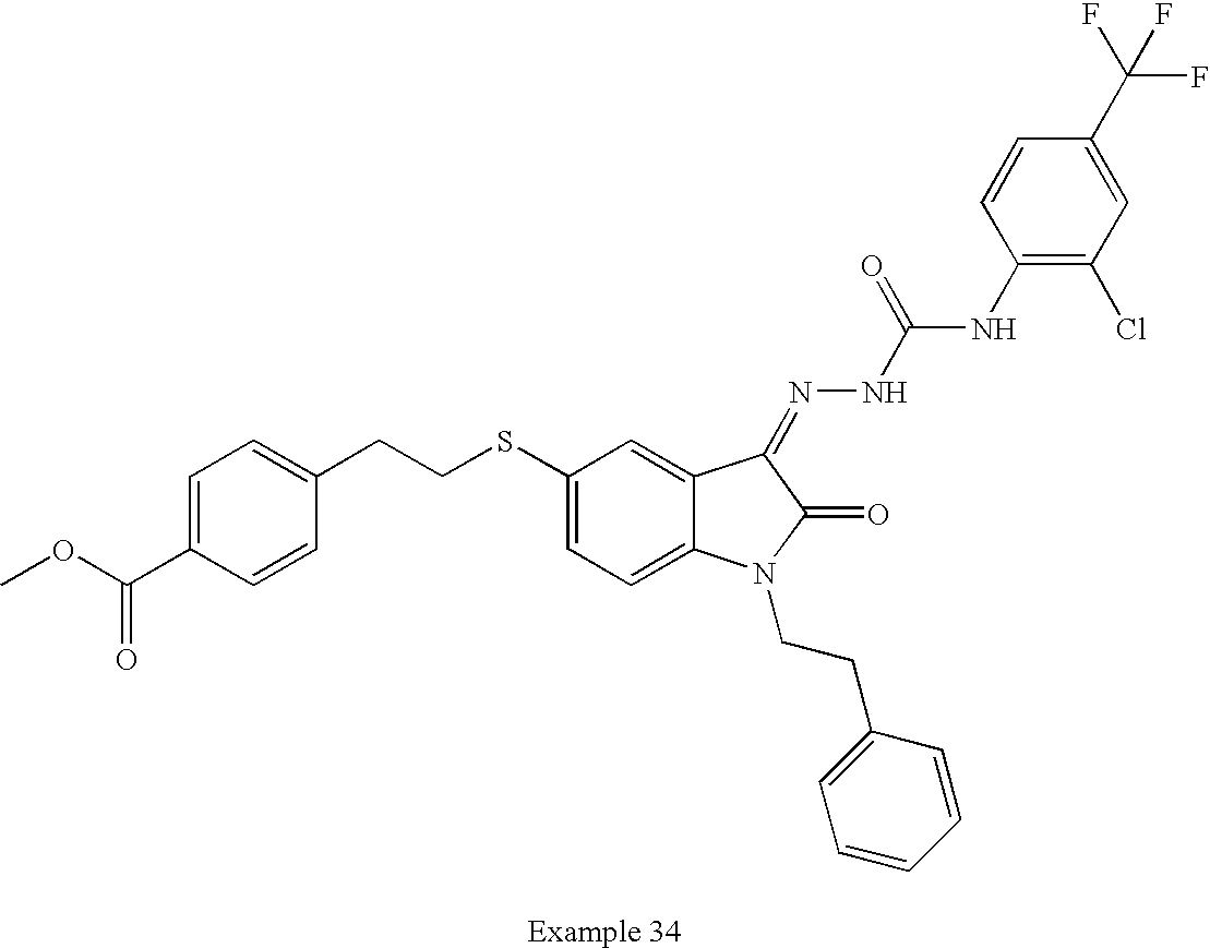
C1=C(C(OC)=O)C=CC(CCSC2=CC=C3C(=C2)C(=NNC(=O)NC2=C(Cl)C=C(C(F)(F)F)C=C2)C(=O)N3CCC2=CC=CC=C2)=C1
